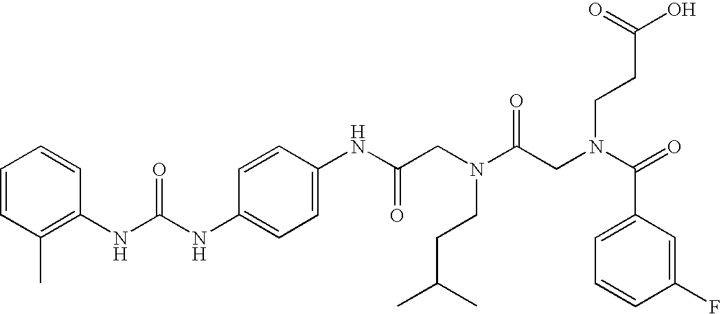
C1=CC(C)=C(NC(NC2=CC=C(NC(CN(C(CN(C(=O)C3=CC=CC(F)=C3)CCC(O)=O)=O)CCC(C)C)=O)C=C2)=O)C=C1
